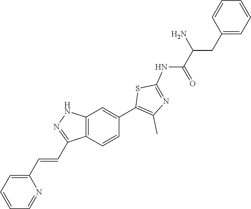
C1=CC=C(C=CC2=NNC3=C2C=CC(C2=C(C)N=C(NC(C(CC4=CC=CC=C4)N)=O)S2)=C3)N=C1
